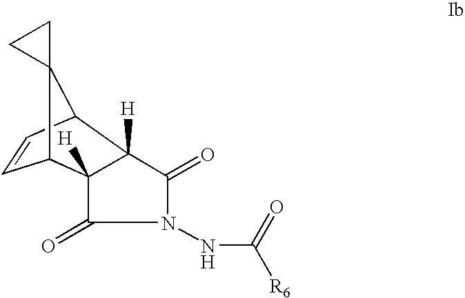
C1=CC2C3(C1C1([H])C(=O)N(NC(=O)[R6])C(=O)C21[H])CC3
